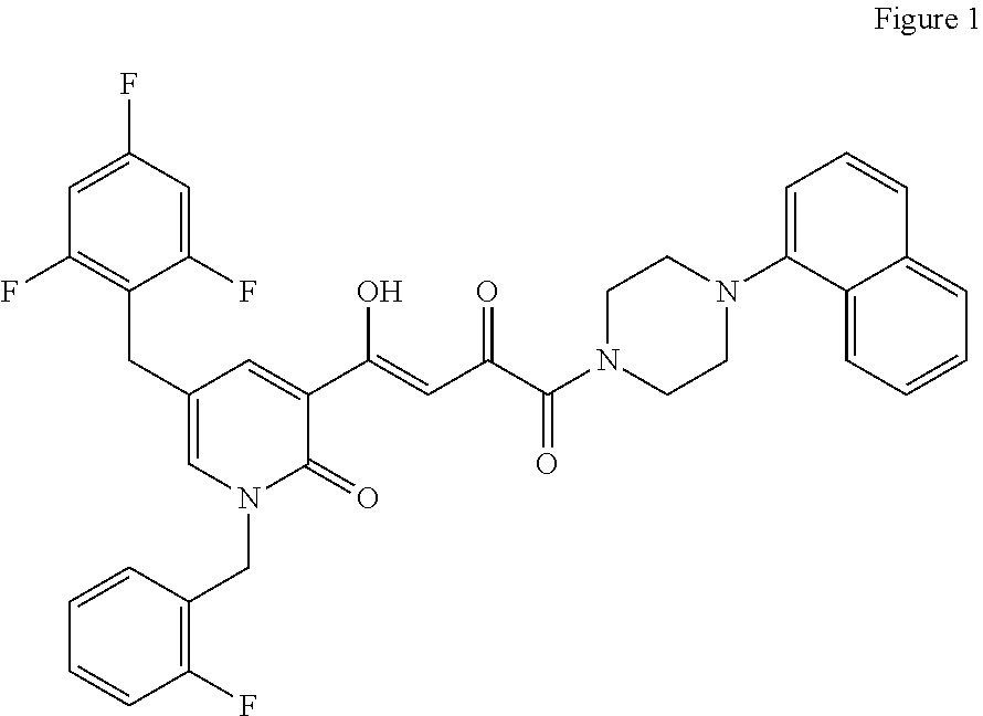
C1(CC2=C(F)C=C(F)C=C2F)=CN(CC2=C(F)C=CC=C2)C(=O)C(C(=CC(C(N2CCN(C3=CC=CC4=CC=CC=C34)CC2)=O)=O)O)=C1
